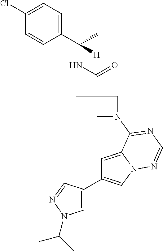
C1=C(C2=CN3C(=C2)C(N2CC(C)(C(NC(C4=CC=C(Cl)C=C4)(C)[H])=O)C2)=NC=N3)C=NN1C(C)C
